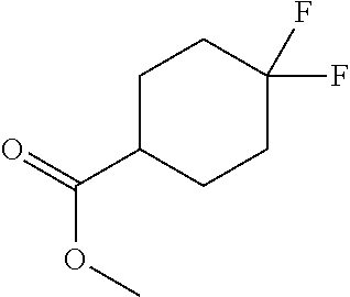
C1C(C(=O)OC)CCC(F)(F)C1
